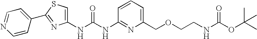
C1(NC(NC2=NC(COCCNC(=O)OC(C)(C)C)=CC=C2)=O)=CSC(C2=CC=NC=C2)=N1
